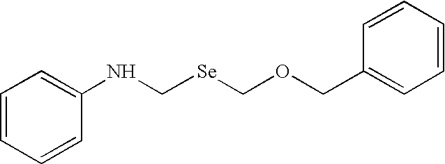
C1=CC=CC(NC[Se]COCC2=CC=CC=C2)=C1
